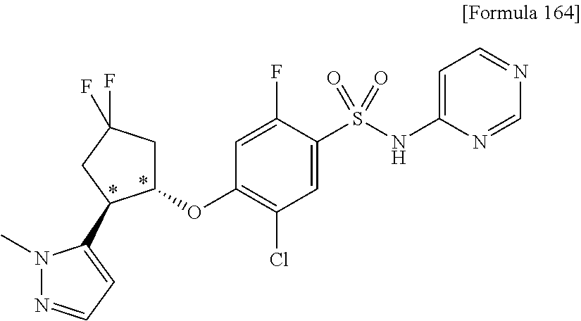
C1(OC2=C(Cl)C=C(S(NC3=CC=NC=N3)(=O)=O)C(F)=C2)CC(F)(F)CC1C1=CC=NN1C
